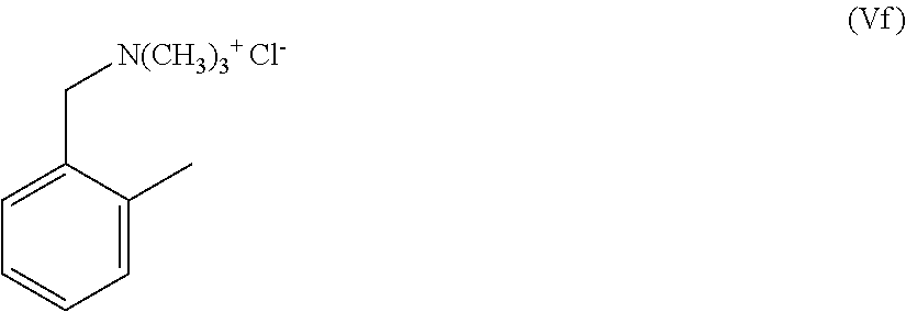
C1=C(C[N(CH3)3+ Cl-])C(C)=CC=C1
